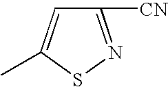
C1([CN])=NSC(C)=C1
